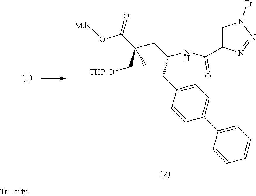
[Mdx]OC(C(CC(NC(C1=CN([Tr])N=N1)=O)CC1=CC=C(C2=CC=CC=C2)C=C1)(C[THP-O])C)=O
